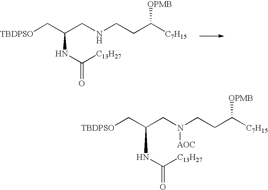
[TBDPSO]CC(CNCCC([C7H15])[OPMB])NC(=O)[C13H27].[TBDPSO]CC(CN(CCC([C7H15])[OPMB])[AOC])NC(=O)[C13H27]
